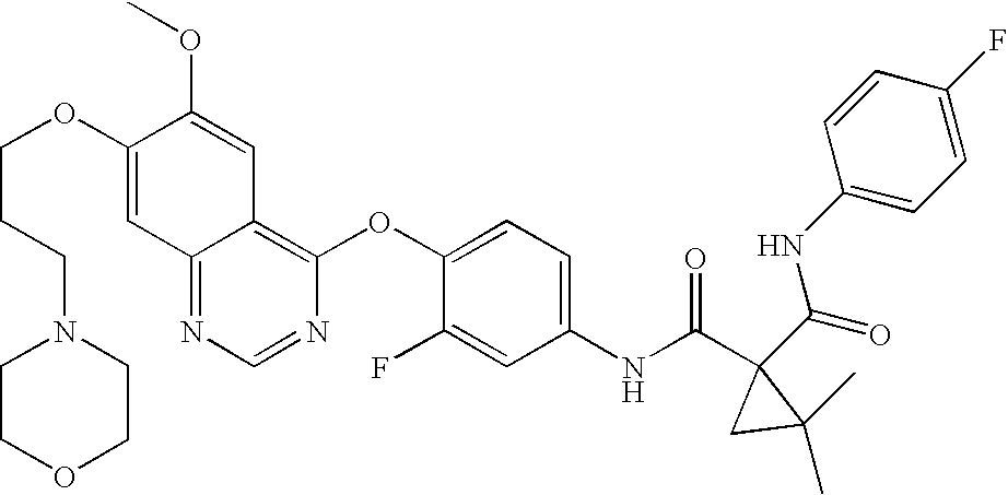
O(C1=CC2=NC=NC(OC3=CC=C(NC(C4(C(=O)NC5=CC=C(F)C=C5)CC4(C)C)=O)C=C3F)=C2C=C1OC)CCCN1CCOCC1
